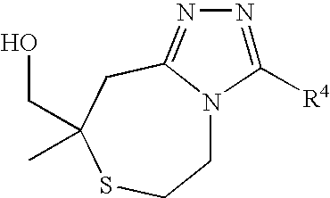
C1N2C(=NN=C2[R4])CC(C)(CO)SC1
